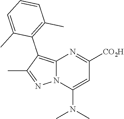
C12=C(C3=C(C)C=CC=C3C)C(C)=NN1C(N(C)C)=CC([CO2H])=N2
